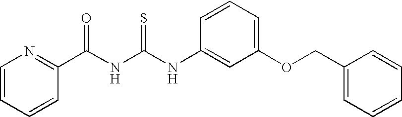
C(NC(NC1=CC(OCC2=CC=CC=C2)=CC=C1)=S)(=O)C1=NC=CC=C1
